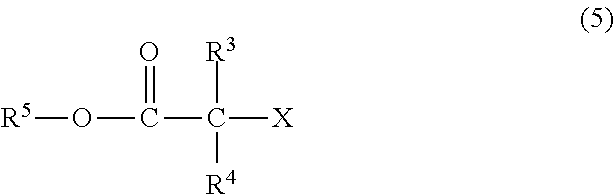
[R5]OC(C([X])([R3])[R4])=O
